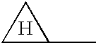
C1C(C)C1.[H]
